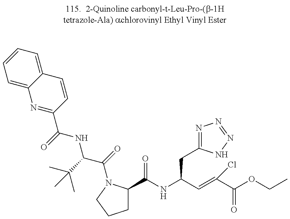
N1=C(C(=O)NC(C(=O)N2C(C(NC(C=C(C(=O)OCC)Cl)CC3=NN=NN3)=O)CCC2)C(C)(C)C)C=CC2=CC=CC=C12
